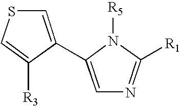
C1=C([R3])C(C2=CN=C([R1])N2[R5])=CS1
